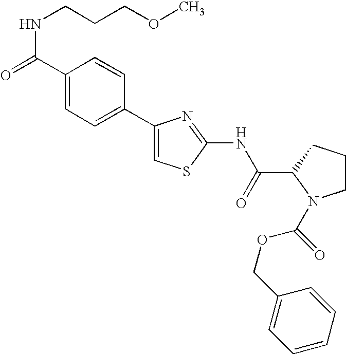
C1(C2=CC=C(C(=O)NCCCOC)C=C2)=CSC(NC(C2N(C(OCC3=CC=CC=C3)=O)CCC2)=O)=N1
